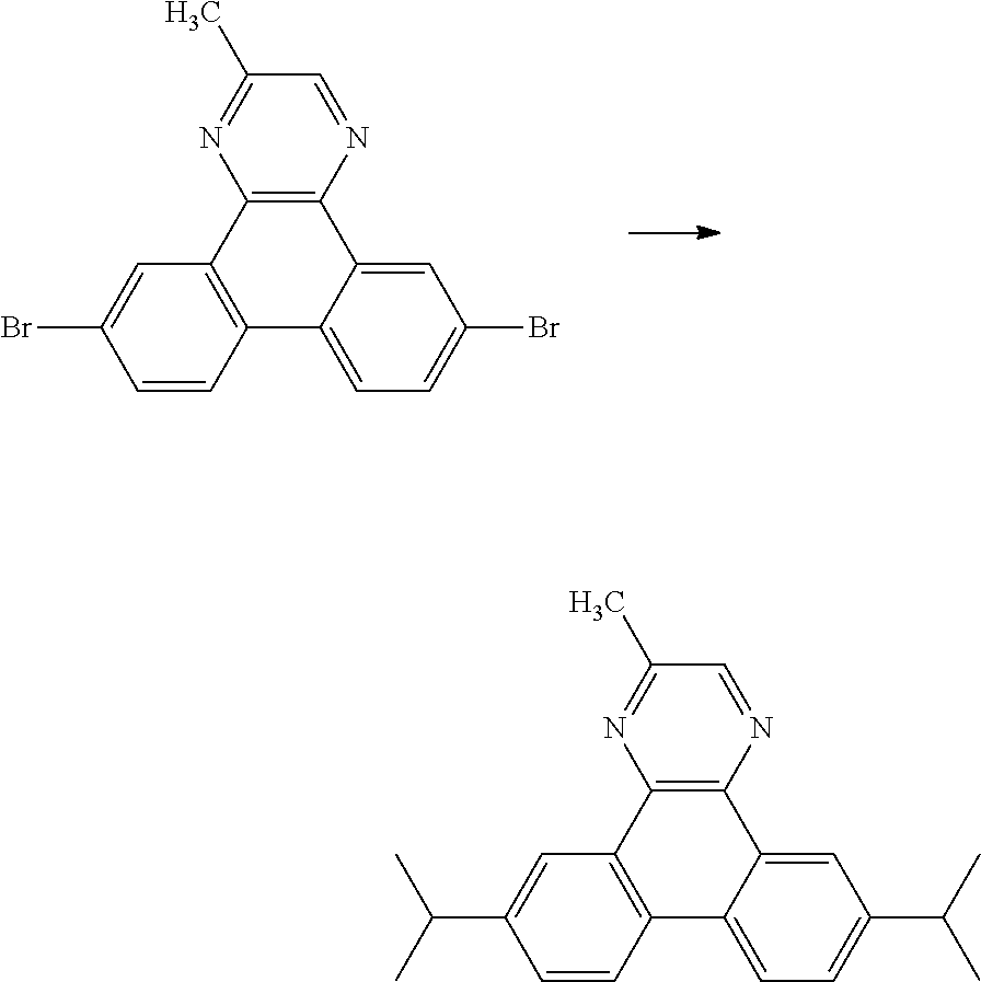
C1=CC2=C(C=C1Br)C1=C(C3=CC(Br)=CC=C23)N=CC(C)=N1.C1=CC2=C(C=C1C(C)C)C1=C(C3=CC(C(C)C)=CC=C23)N=CC(C)=N1
